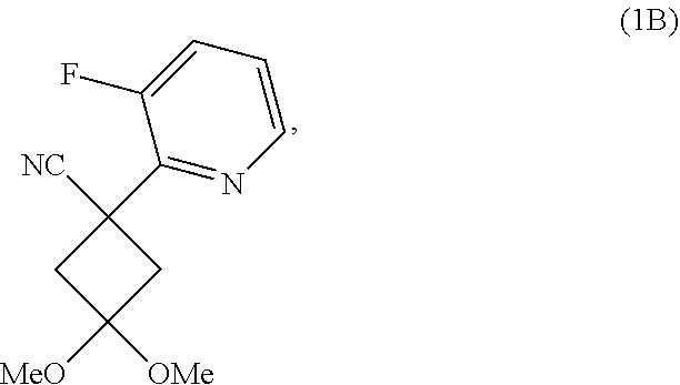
C1(C2=NC=CC=C2F)([NC])CC([OMe])([MeO])C1
